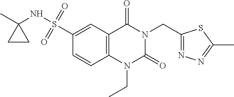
C12=C(C=C(S(NC3(C)CC3)(=O)=O)C=C1)C(=O)N(CC1=NN=C(C)S1)C(=O)N2CC
